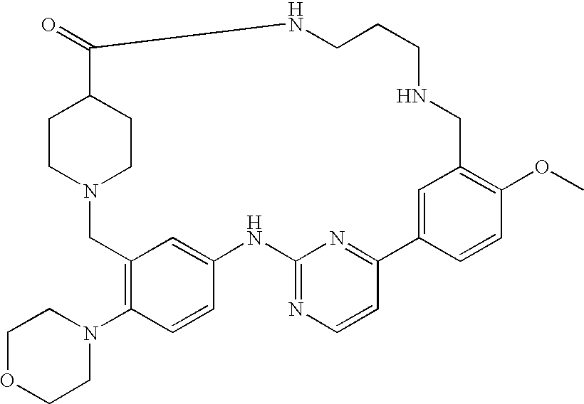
C1CN(C2=C3C=C(C=C2)NC2=NC=CC(=N2)C2=CC(=C(OC)C=C2)CNCCCNC(=O)C2CCN(C3)CC2)CCO1
